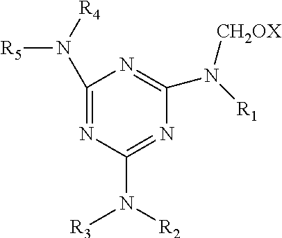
C1(N([R4])[R5])=NC(N([R2])[R3])=NC(N([R1])[CH2OX])=N1
